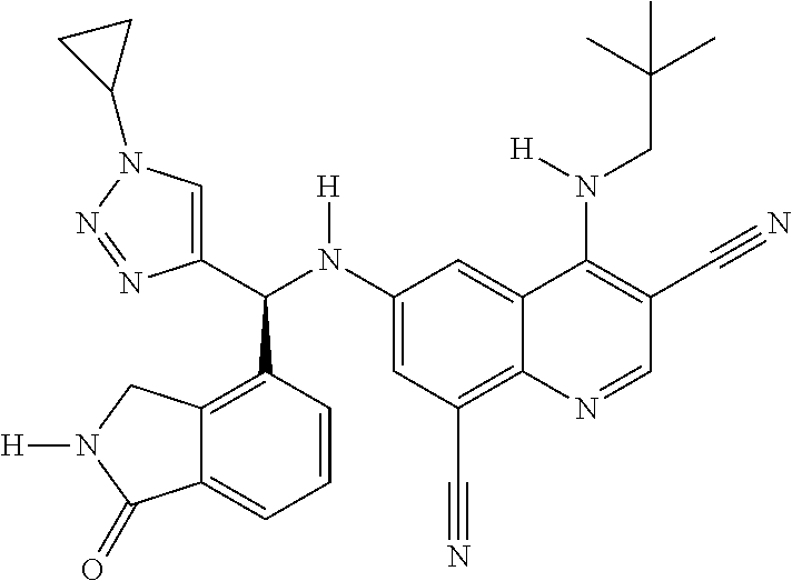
C1(N(C(C2=CN(C3CC3)N=N2)C2=C3C(=CC=C2)C(=O)N([H])C3)[H])=CC(C#N)=C2C(=C1)C(N(CC(C)(C)C)[H])=C(C#N)C=N2
